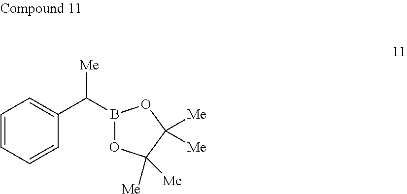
C1=CC=CC(C(B2OC([Me])([Me])C([Me])([Me])O2)[Me])=C1
